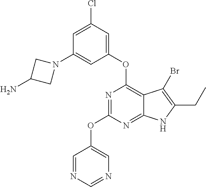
C12=NC(OC3=CN=CN=C3)=NC(OC3=CC(Cl)=CC(N4CC(N)C4)=C3)=C1C(Br)=C(CC)N2
